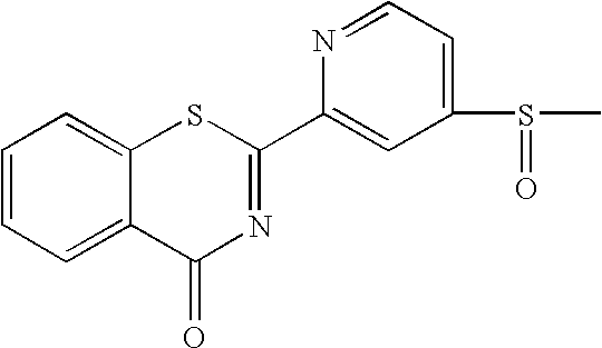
C1(C2=NC(=O)C3=CC=CC=C3S2)=CC(S(C)=O)=CC=N1
